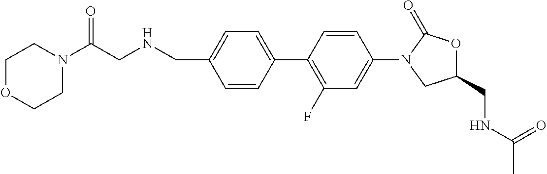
C(C1=CC=C(C2=C(F)C=C(N3CC(CNC(C)=O)OC3=O)C=C2)C=C1)NCC(N1CCOCC1)=O
